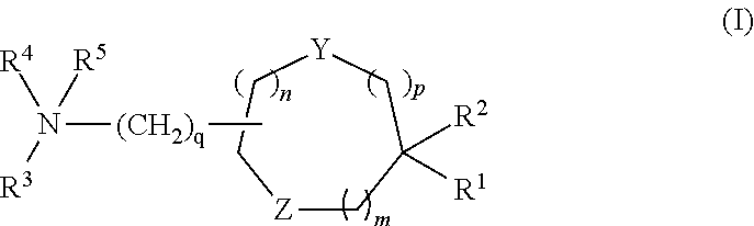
[Z]1CC([R2])([R1])C[Y]CC1.N([(CH2)q]C)([R3])([R4])[R5]
